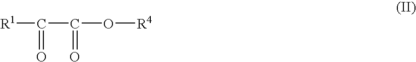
[R1]C(C(O[R4])=O)=O
